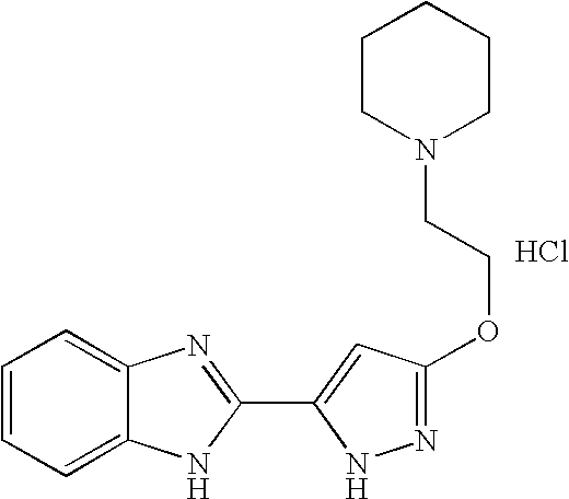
C1=CC=C2C(=C1)N=C(C1=CC(OCCN3CCCCC3)=NN1)N2.Cl
